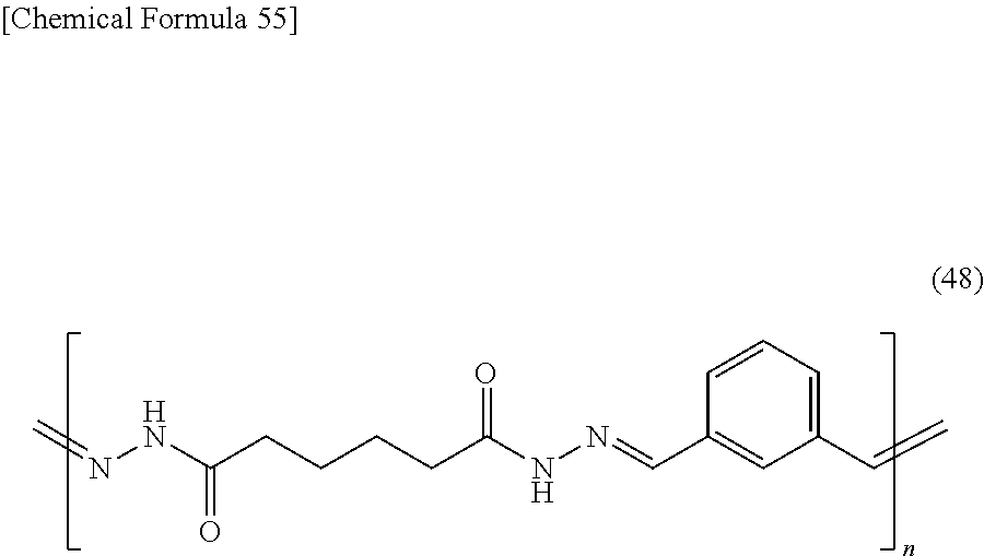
C1(C=C)=CC=CC(C=NNC(=O)CCCCC(=O)NN=C)=C1
